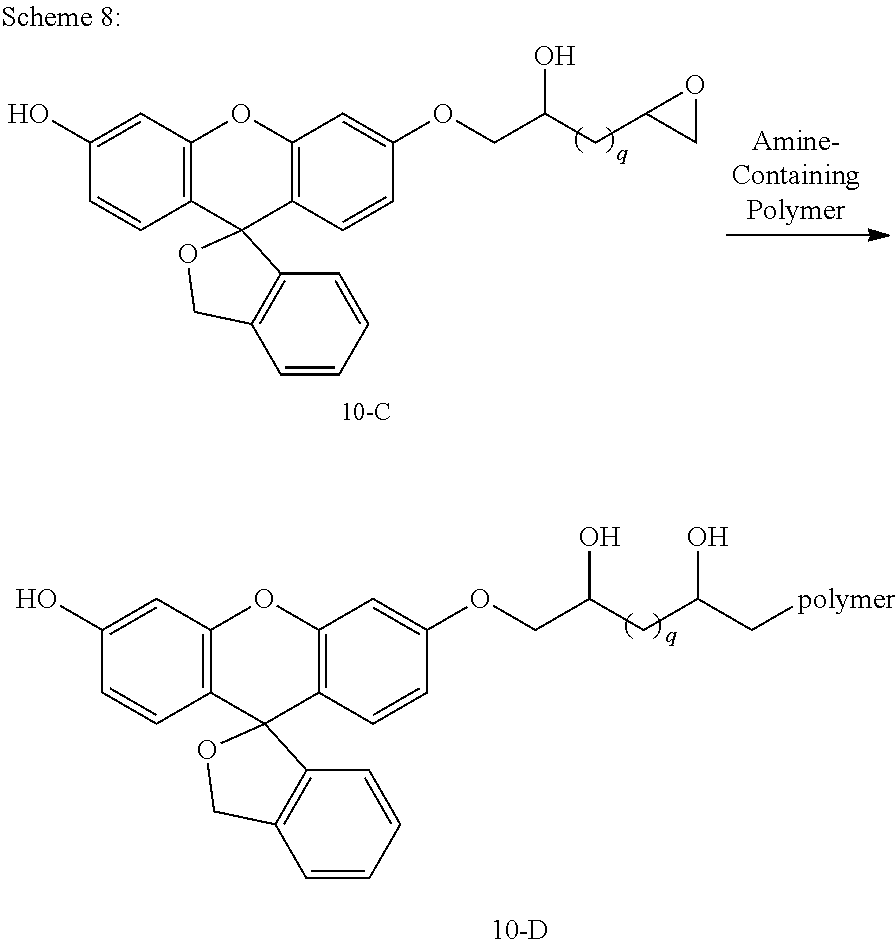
C1(O)=CC2=C(C=C1)C1(C3=C(O2)C=C(OCC(CC(C[polymer])O)O)C=C3)C2=C(C=CC=C2)CO1.C1(O)=CC2=C(C=C1)C1(C3=C(O2)C=C(OCC(CC2CO2)O)C=C3)C2=C(C=CC=C2)CO1
